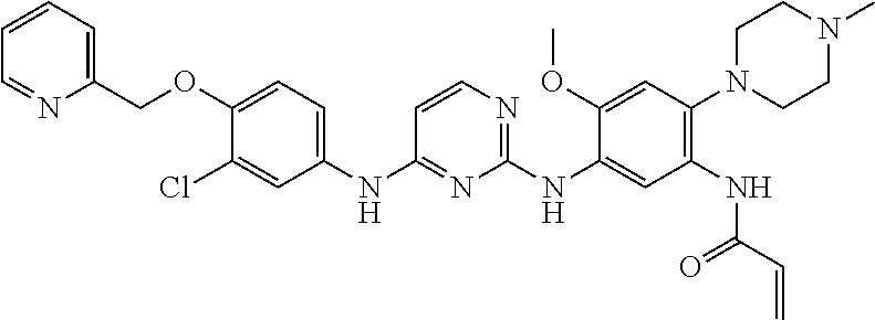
C1(COC2=CC=C(NC3=NC(NC4=CC(NC(C=C)=O)=C(N5CCN(C)CC5)C=C4OC)=NC=C3)C=C2Cl)=CC=CC=N1
